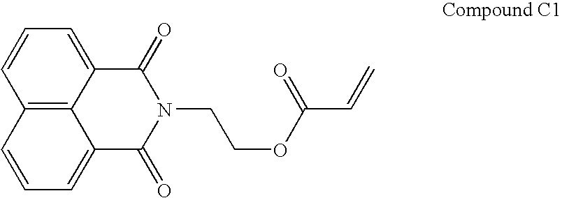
C12=C3C(=CC=C1)C(=O)N(CCOC(C=C)=O)C(=O)C3=CC=C2
